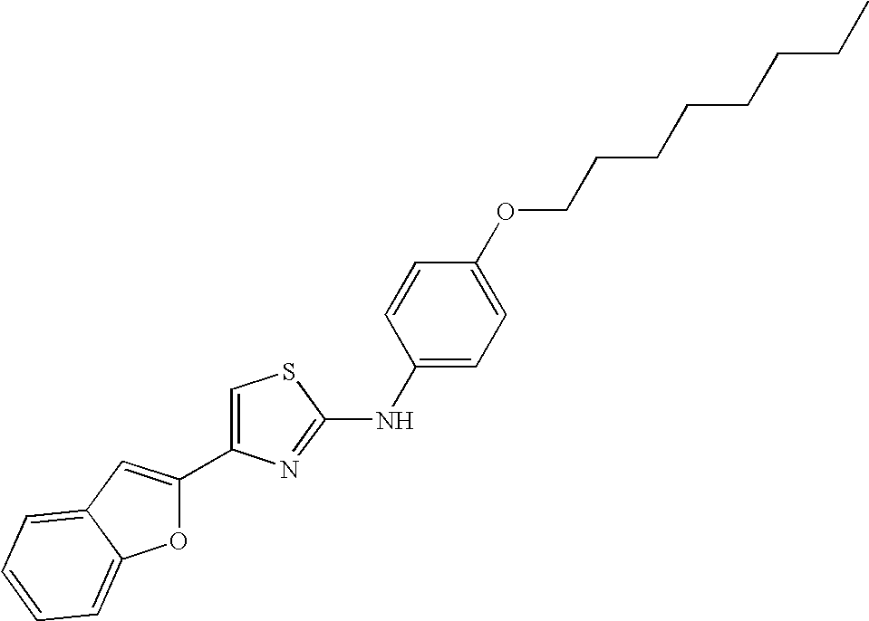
O1C(C2=CSC(NC3=CC=C(OCCCCCCCC)C=C3)=N2)=CC2=CC=CC=C12
